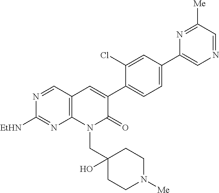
C12=C(C=NC([EtHN])=N1)C=C(C1=CC=C(C3=CN=CC([Me])=N3)C=C1Cl)C(=O)N2CC1(O)CCN([Me])CC1
